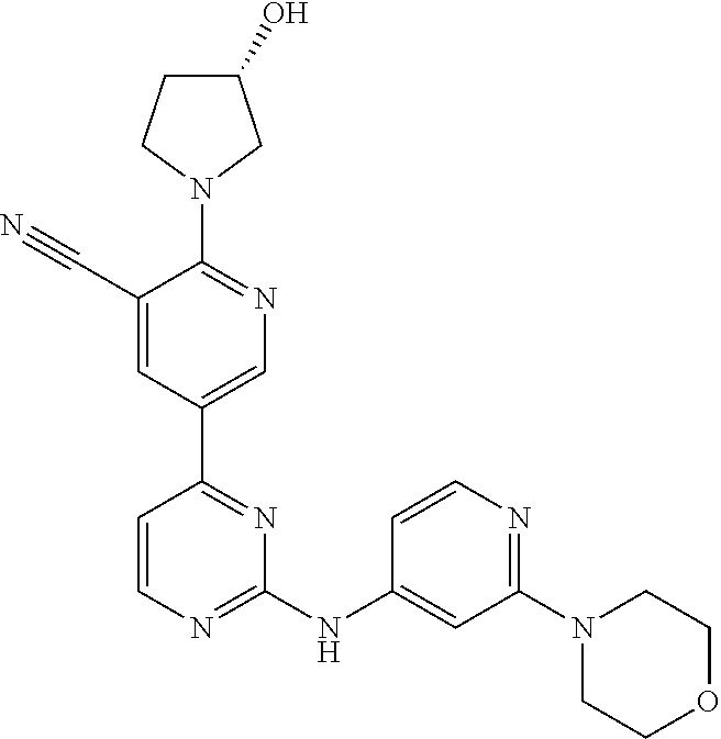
C1(O)CCN(C2=NC=C(C3=NC(NC4=CC(N5CCOCC5)=NC=C4)=NC=C3)C=C2C#N)C1
